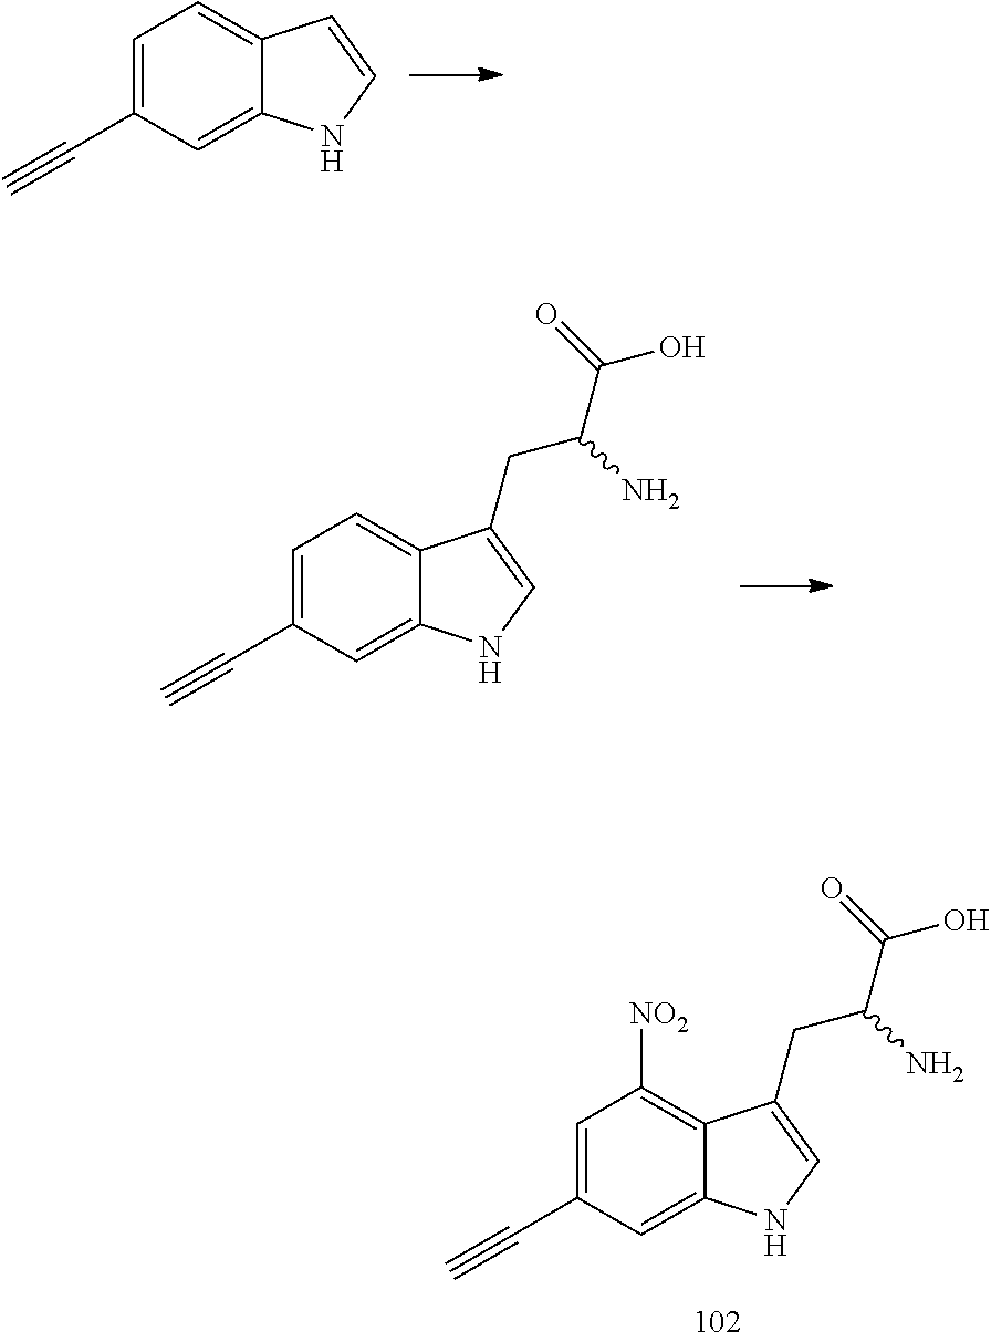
C1=C(C#C)C=C2C(=C1)C=CN2.C1=C(C#C)C=C2C(=C1)C(CC(N)C(O)=O)=CN2.C1=C(C#C)C=C2C(=C1[NO2])C(CC(N)C(O)=O)=CN2
